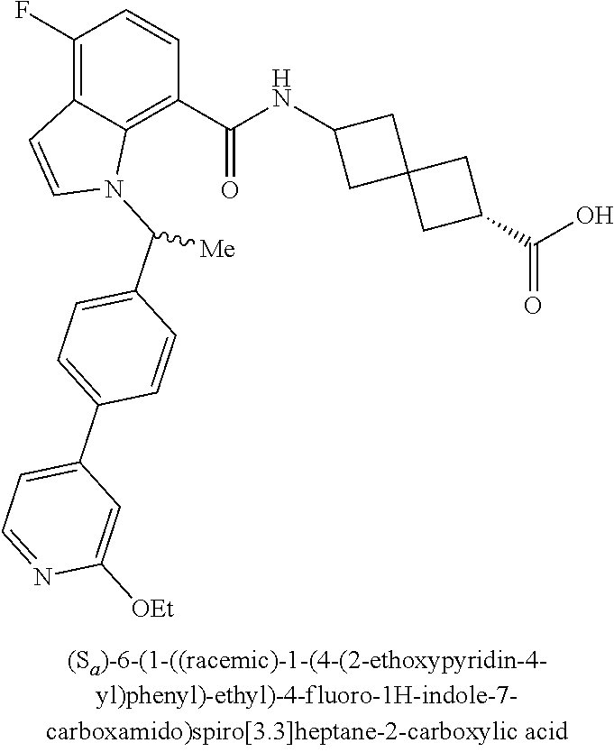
C1(F)=C2C(=C(C(NC3CC4(C3)CC(C(O)=O)C4)=O)C=C1)N(C(C1=CC=C(C3=CC=NC([OEt])=C3)C=C1)[Me])C=C2
